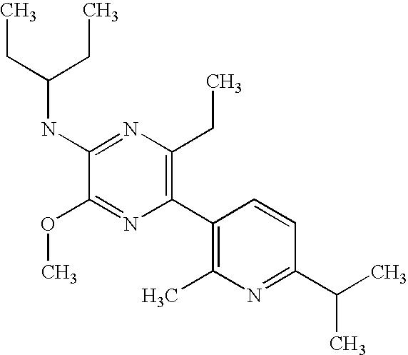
C1(OC)=NC(C2=C(C)N=C(C(C)C)C=C2)=C(CC)N=C1NC(CC)CC
